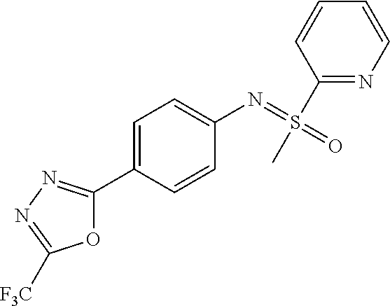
O1C(C2=CC=C(N=S(=O)(C)C3=NC=CC=C3)C=C2)=NN=C1[F3C]
